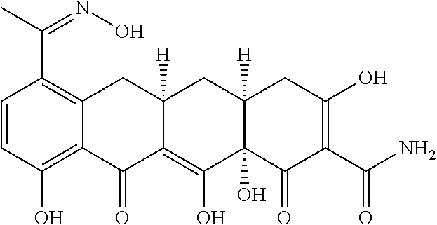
C1=CC(O)=C2C(=C1C(=NO)C)CC1([H])C(=C(O)C3(O)C([H])(C1)CC(O)=C(C(N)=O)C3=O)C2=O
